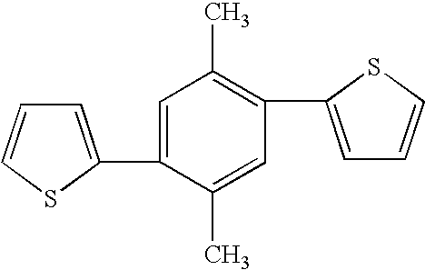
C1=C(C2=CC=CS2)C(C)=CC(C2=CC=CS2)=C1C
